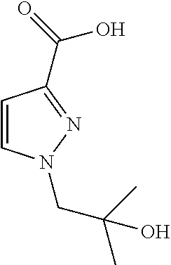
C1=CN(CC(C)(C)O)N=C1C(=O)O
